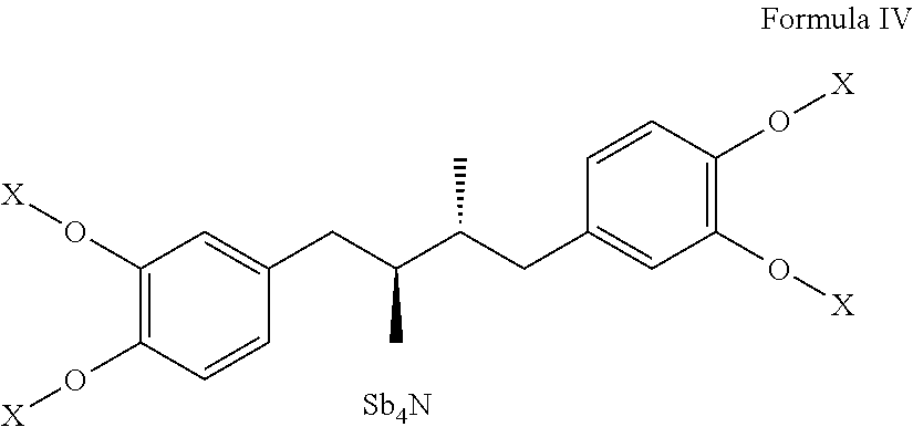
C1(O[X])=C(O[X])C=CC(CC(C(CC2=CC(O[X])=C(O[X])C=C2)C)C)=C1.[Sb4N]
